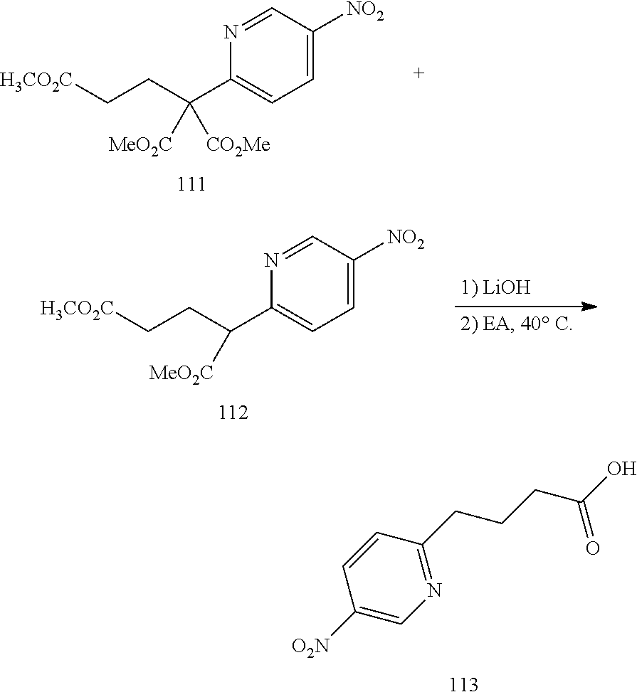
N1=C(CCCC(O)=O)C=CC([O2N])=C1.C1=C([NO2])C=NC(C(CC[H3CO2C])([MeO2C])[CO2Me])=C1.C1=C([NO2])C=NC(C(CC[H3CO2C])[MeO2C])=C1
